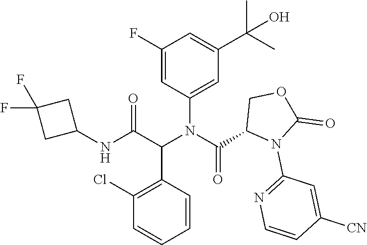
C1=C(N(C(C2N(C3=NC=CC([CN])=C3)C(=O)OC2)=O)C(C(NC2CC(F)(F)C2)=O)C2=C(Cl)C=CC=C2)C=C(F)C=C1C(C)(C)O
